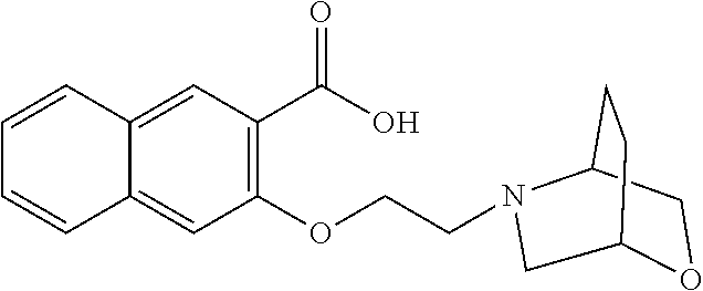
C1=CC2=CC(C(=O)O)=C(OCCN3C4CCC(OC4)C3)C=C2C=C1
